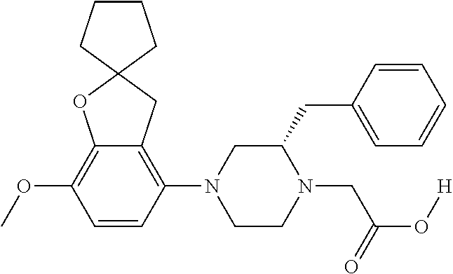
C12=C(OC)C=CC(N3CCN(CC(O[H])=O)C(CC4=CC=CC=C4)C3)=C1CC1(O2)CCCC1
